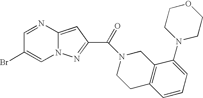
C1=NC2=CC(C(N3CCC4=C(C3)C(N3CCOCC3)=CC=C4)=O)=NN2C=C1Br
